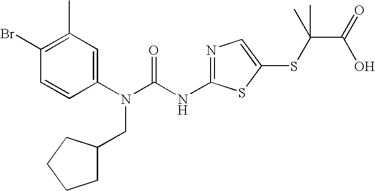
C1(Br)=C(C)C=C(N(C(NC2=NC=C(SC(C(O)=O)(C)C)S2)=O)CC2CCCC2)C=C1
